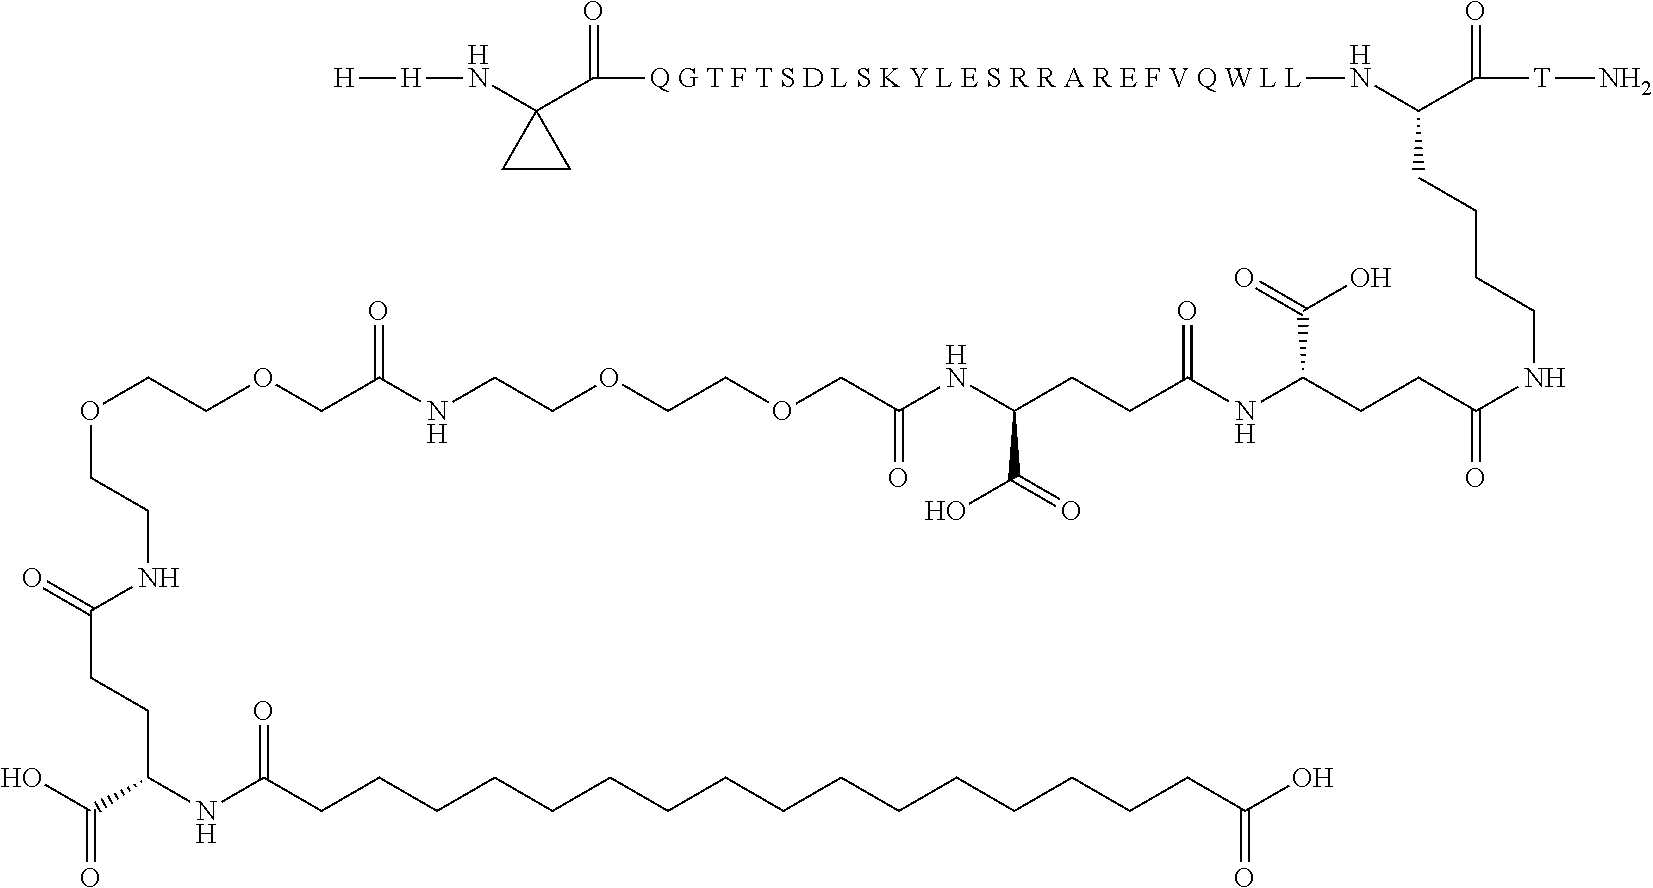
[H][H]NC1(C([Q G T F T S D L S K Y L E S R R A R E F V Q W L L]NC(C([T]N)=O)CCCCNC(=O)CCC(NC(CCC(NC(COCCOCCNC(COCCOCCNC(CCC(NC(CCCCCCCCCCCCCCCCC(O)=O)=O)C(O)=O)=O)=O)=O)C(=O)O)=O)C(=O)O)=O)CC1
